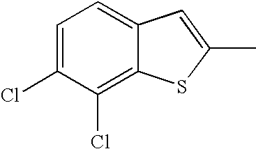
C1(C)=CC2=CC=C(Cl)C(Cl)=C2S1
